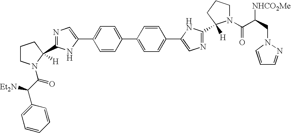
C1=CC(C2=CC=C(C3=CN=C(C4([H])N(C(C(CN5N=CC=C5)[NHCO2Me])=O)CCC4)N3)C=C2)=CC=C1C1=CN=C(C2([H])N(C(C([Et2N])C3=CC=CC=C3)=O)CCC2)N1
